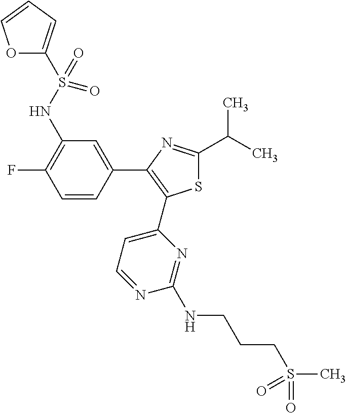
C1=CC(C2=C(C3=CC=NC(NCCCS(C)(=O)=O)=N3)SC(C(C)C)=N2)=CC(NS(C2=CC=CO2)(=O)=O)=C1F
